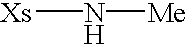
N([Xs])[Me]
